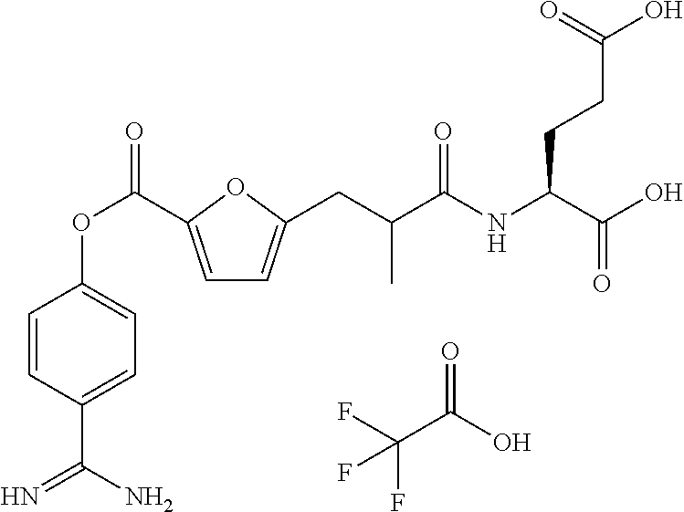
C1=C(C(OC2=CC=C(C(N)=N)C=C2)=O)OC(CC(C(NC(C(O)=O)CCC(O)=O)=O)C)=C1.FC(C(O)=O)(F)F
